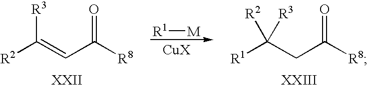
[R2]C(=CC([R8])=O)[R3].[R1][M].[R1]C(CC([R8])=O)([R2])[R3]
